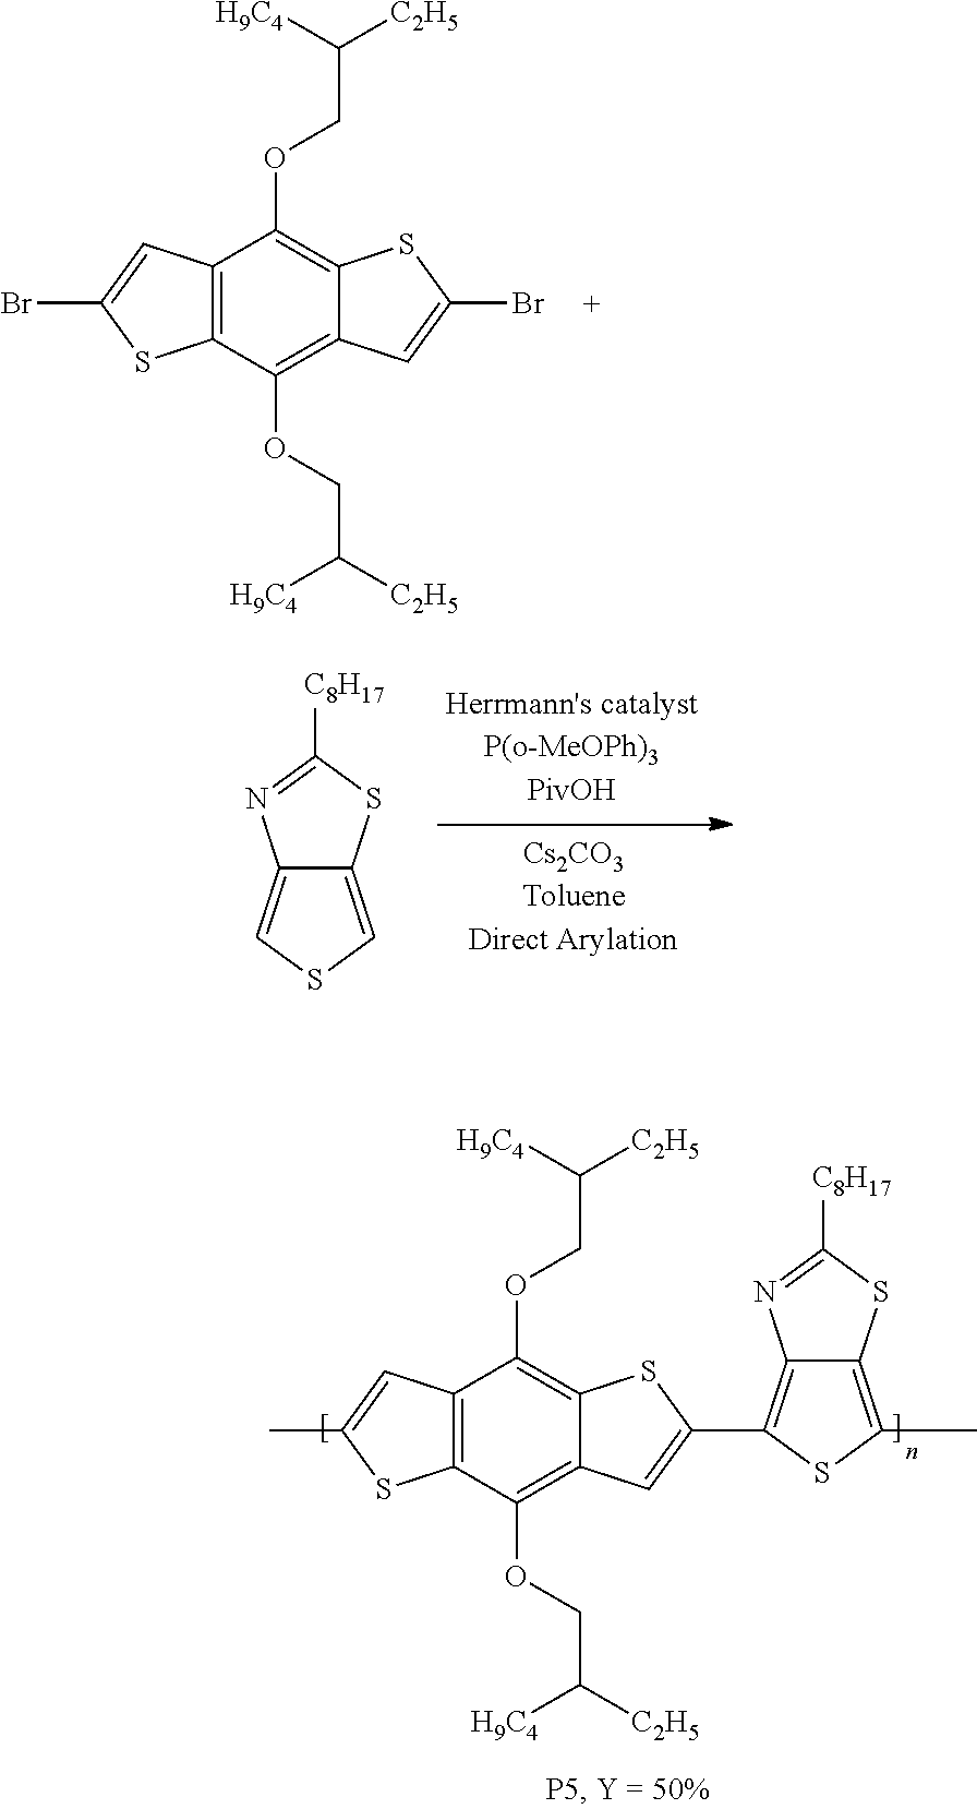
C12=C(C(OCC([C2H5])[H9C4])=C3C(=C1OCC([C2H5])[H9C4])SC(Br)=C3)SC(Br)=C2.C12=CSC=C1SC([C8H17])=N2.C12=C(C(OCC([C2H5])[H9C4])=C3C(=C1OCC([C2H5])[H9C4])SC(C1=C4C(=C(C)S1)SC([C8H17])=N4)=C3)SC(C)=C2
